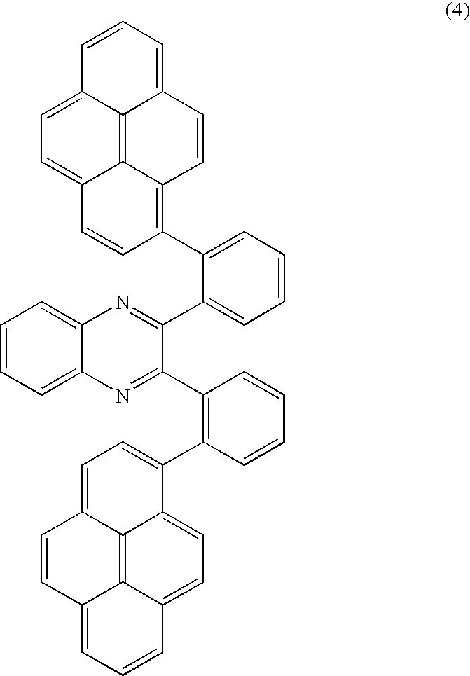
C1=CC=C2C(=C1)N=C(C1=CC=CC=C1C1=C3C4=C5C(=CC=C4C=C1)C=CC=C5C=C3)C(C1=C(C3=CC=C4C5=C6C(=CC=C53)C=CC=C6C=C4)C=CC=C1)=N2
